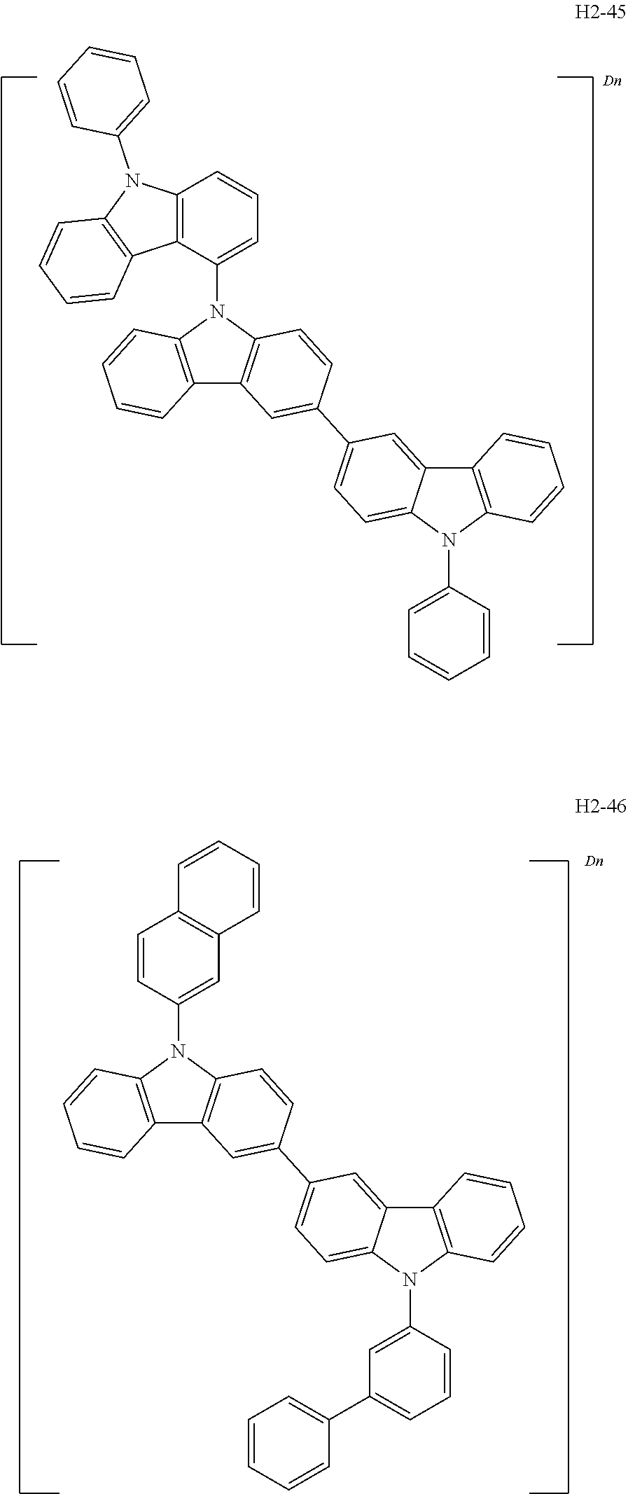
C12=C(C(N3C4=C(C5=C3C=CC(C3=CC=C6C(=C3)C3=C(N6C6=CC=CC=C6)C=CC=C3)=C5)C=CC=C4)=CC=C1)C1=C(N2C2=CC=CC=C2)C=CC=C1.C1=CC(N2C3=C(C4=C2C=CC(C2=CC=C5C(=C2)C2=C(N5C5=CC(C6=CC=CC=C6)=CC=C5)C=CC=C2)=C4)C=CC=C3)=CC2=C1C=CC=C2
